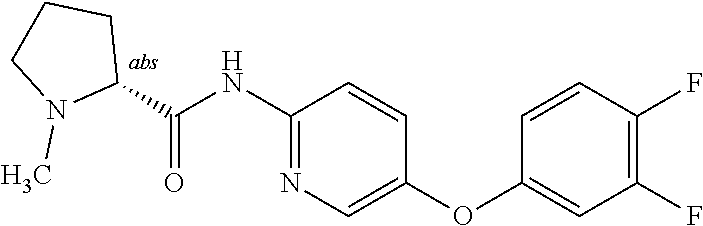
C1(C(=O)NC2=NC=C(OC3=CC(F)=C(F)C=C3)C=C2)CCCN1C
